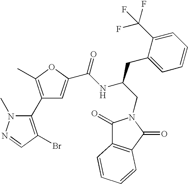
C1(C2=C(C)OC(C(NC(CN3C(=O)C4=C(C3=O)C=CC=C4)CC3=CC=CC=C3C(F)(F)F)=O)=C2)=C(Br)C=NN1C
